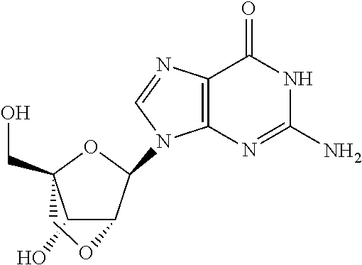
C1(O)C2C(N3C4=C(C(=O)NC(N)=N4)N=C3)OC1(CO)CO2
